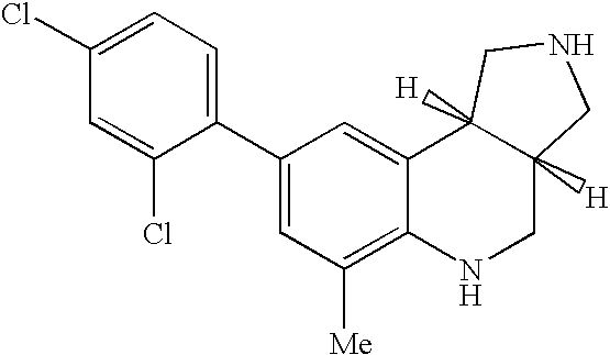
C1(C2=CC=C(Cl)C=C2Cl)=CC([Me])=C2C(=C1)C1([H])C([H])(CN2)CNC1
